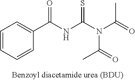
C1=CC=CC(C(NC(N(C(=O)C)C(=O)C)=S)=O)=C1
